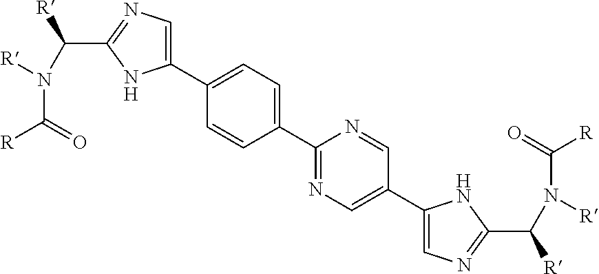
C1(C(N(C(=O)[R])[R])[R])=NC=C(C2=CC=C(C3=NC=C(C4=CN=C(C([R])N(C(=O)[R])[R])N4)C=N3)C=C2)N1
